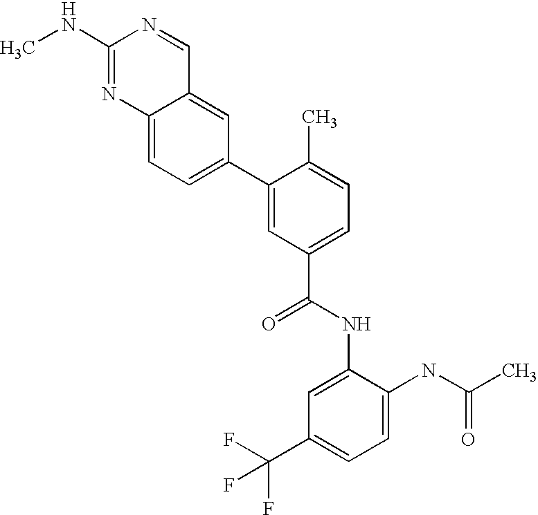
C12=CC=C(C3=CC(C(NC4=CC(C(F)(F)F)=CC=C4NC(C)=O)=O)=CC=C3C)C=C1C=NC(NC)=N2
